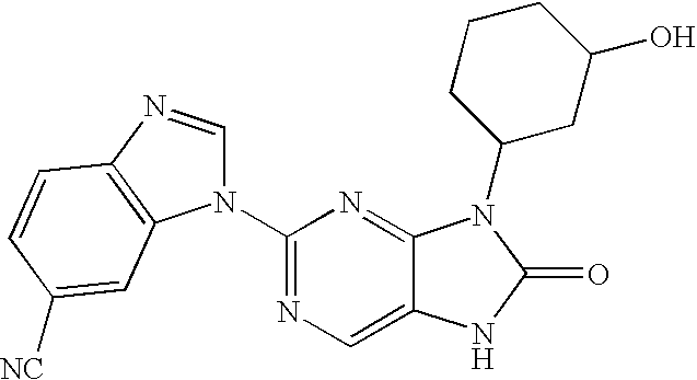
C12=CN=C(N3C=NC4=C3C=C([NC])C=C4)N=C1N(C1CC(O)CCC1)C(=O)N2
